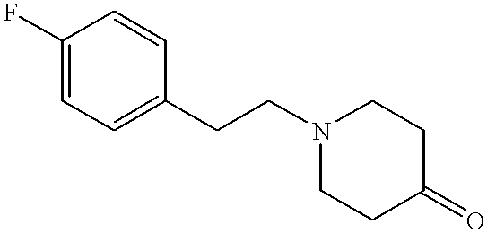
C1(F)=CC=C(CCN2CCC(=O)CC2)C=C1
